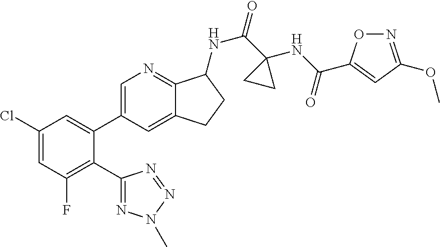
C1(Cl)=CC(F)=C(C2=NN(C)N=N2)C(C2=CN=C3C(=C2)CCC3NC(=O)C2(NC(=O)C3=CC(OC)=NO3)CC2)=C1
